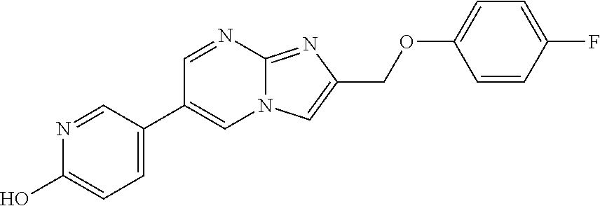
C1=C(C2=CN3C(=NC(COC4=CC=C(F)C=C4)=C3)N=C2)C=NC(O)=C1
